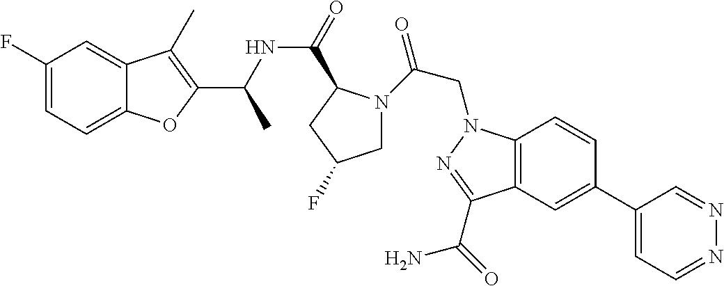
C1=C(F)C=C2C(=C1)OC(C(NC(=O)C1N(C(CN3C4=C(C(C(=O)N)=N3)C=C(C3=CC=NN=C3)C=C4)=O)CC(F)C1)C)=C2C
